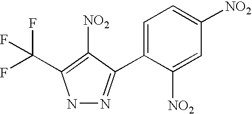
C1=C(C2=NNC(C(F)(F)F)=C2[NO2])C([NO2])=CC([NO2])=C1
